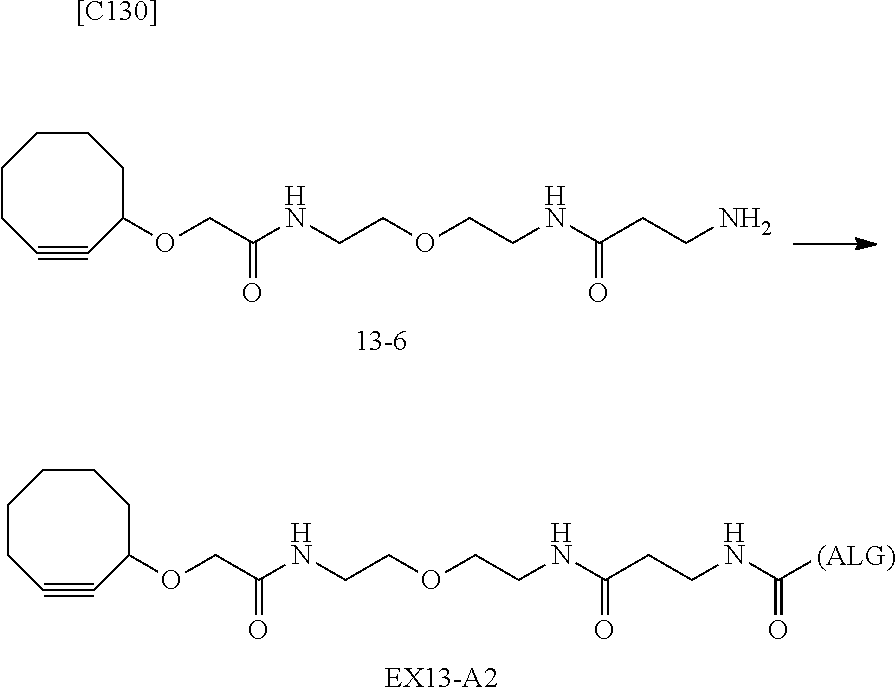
C1CC#CC(OCC(NCCOCCNC(=O)CCN)=O)CCC1.C1CC#CC(OCC(NCCOCCNC(=O)CCNC(=O)[(ALG)])=O)CCC1.[[C130]]
